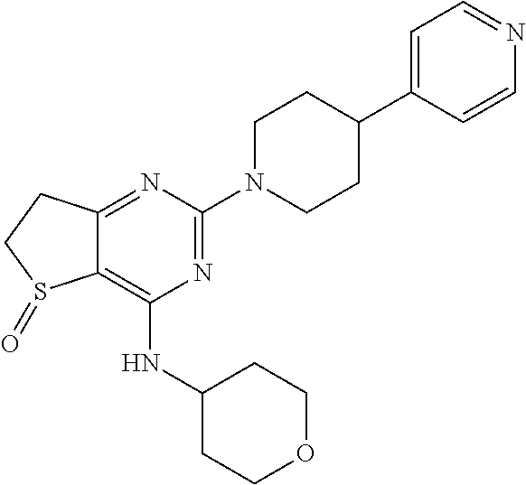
C12=NC(N3CCC(C4=CC=NC=C4)CC3)=NC(NC3CCOCC3)=C1S(=O)CC2
